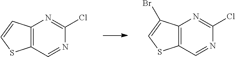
C12=C(C=NC(Cl)=N1)SC=C2.C12=C(C=NC(Cl)=N1)SC=C2Br
